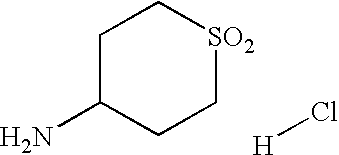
C1C(N)CC[SO2]C1.[H]Cl
